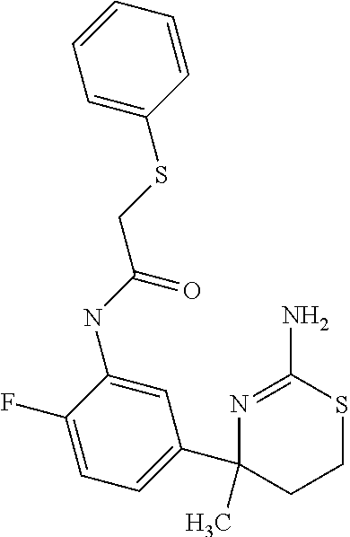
C1(SCC(NC2=CC(C3(C)CCSC(N)=N3)=CC=C2F)=O)=CC=CC=C1
